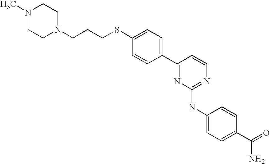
N1(C)CCN(CCCSC2=CC=C(C3=NC(NC4=CC=C(C(=O)N)C=C4)=NC=C3)C=C2)CC1
